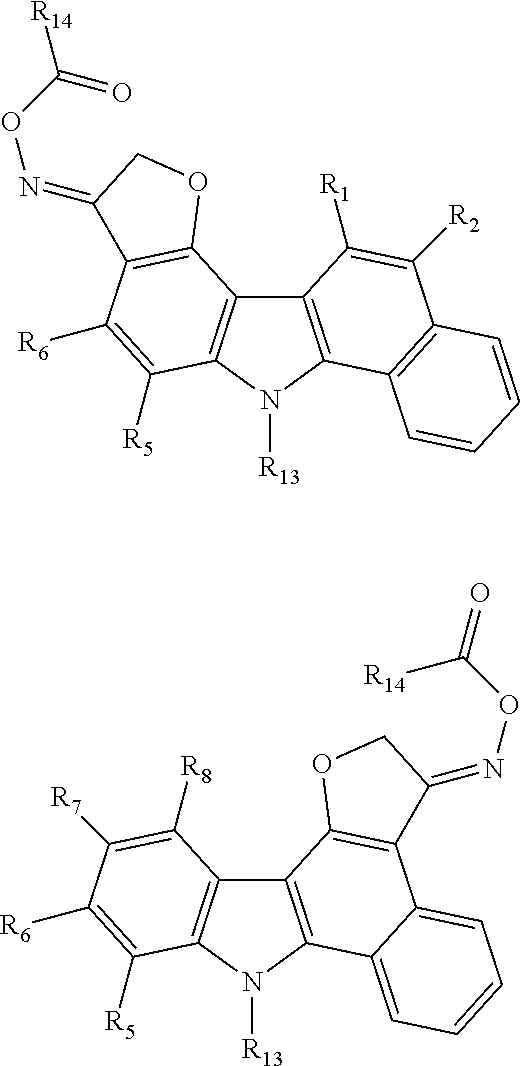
C12=C(N([R13])C3=C1C1=C(C([R6])=C3[R5])C(=NOC([R14])=O)CO1)C1=C(C([R2])=C2[R1])C=CC=C1.C12=C(N([R13])C3=C1C([R8])=C([R7])C([R6])=C3[R5])C1=CC=CC=C1C1=C2OCC1=NOC(=O)[R14]
